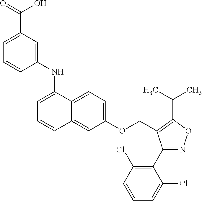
C1=C(C(=O)O)C=C(NC2=CC=CC3=CC(OCC4=C(C(C)C)ON=C4C4=C(Cl)C=CC=C4Cl)=CC=C23)C=C1
